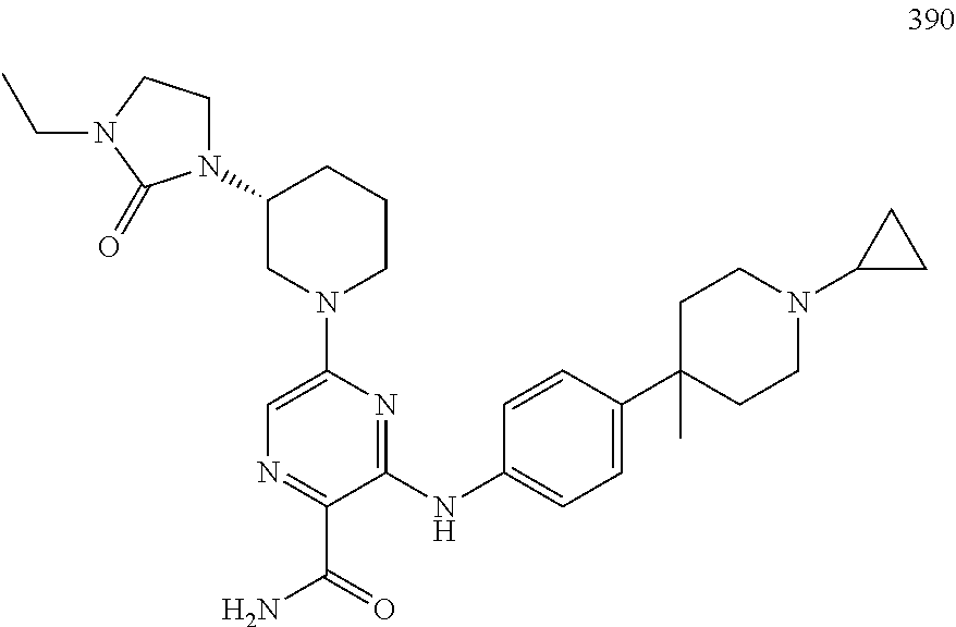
C1(NC2=CC=C(C3(C)CCN(C4CC4)CC3)C=C2)=NC(N2CCCC(N3CCN(CC)C3=O)C2)=CN=C1C(=O)N
